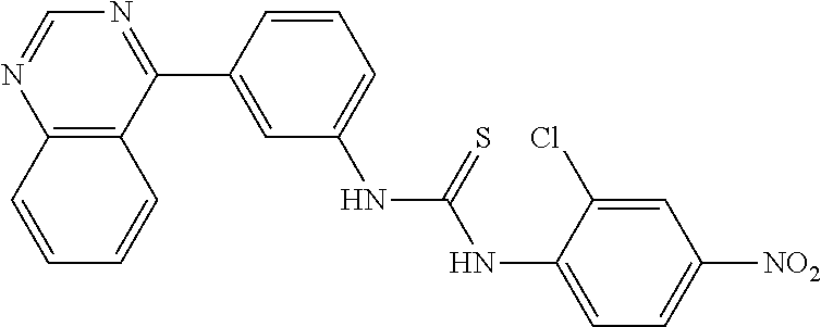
C12=C(C(C3=CC(NC(NC4=CC=C([NO2])C=C4Cl)=S)=CC=C3)=NC=N1)C=CC=C2
